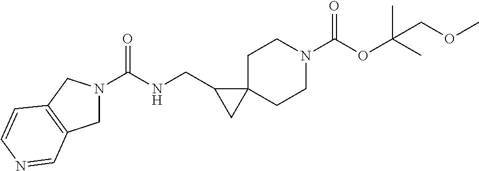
C1C2(CCN(C(OC(C)(C)COC)=O)C1)C(CNC(=O)N1CC3=C(C1)C=CN=C3)C2
